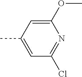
C1(OC)=CC(C)=CC(Cl)=N1
